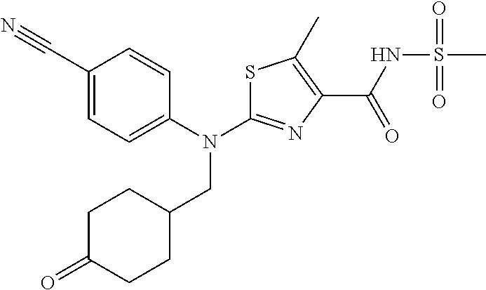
S1C(N(C2=CC=C(C#N)C=C2)CC2CCC(=O)CC2)=NC(C(NS(C)(=O)=O)=O)=C1C
